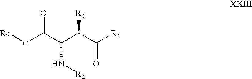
O(C(C(C(C([R4])=O)[R3])N[R2])=O)[Ra]
